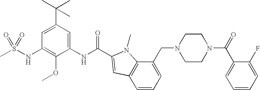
CS(NC1=C(OC)C(NC(=O)C2=CC3=C(C(CN4CCN(C(=O)C5=CC=CC=C5F)CC4)=CC=C3)N2C)=CC(C(C)(C)C)=C1)(=O)=O
